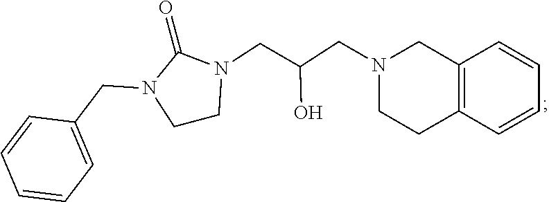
C1CN(CC(CN2CCC3=C(C2)C=CC=C3)O)C(=O)N1CC1=CC=CC=C1
